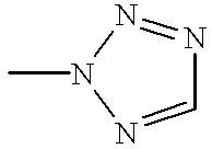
C1=NN(C)N=N1
